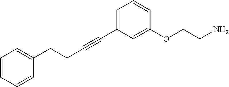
C(C#CC1=CC=CC(OCCN)=C1)CC1=CC=CC=C1
